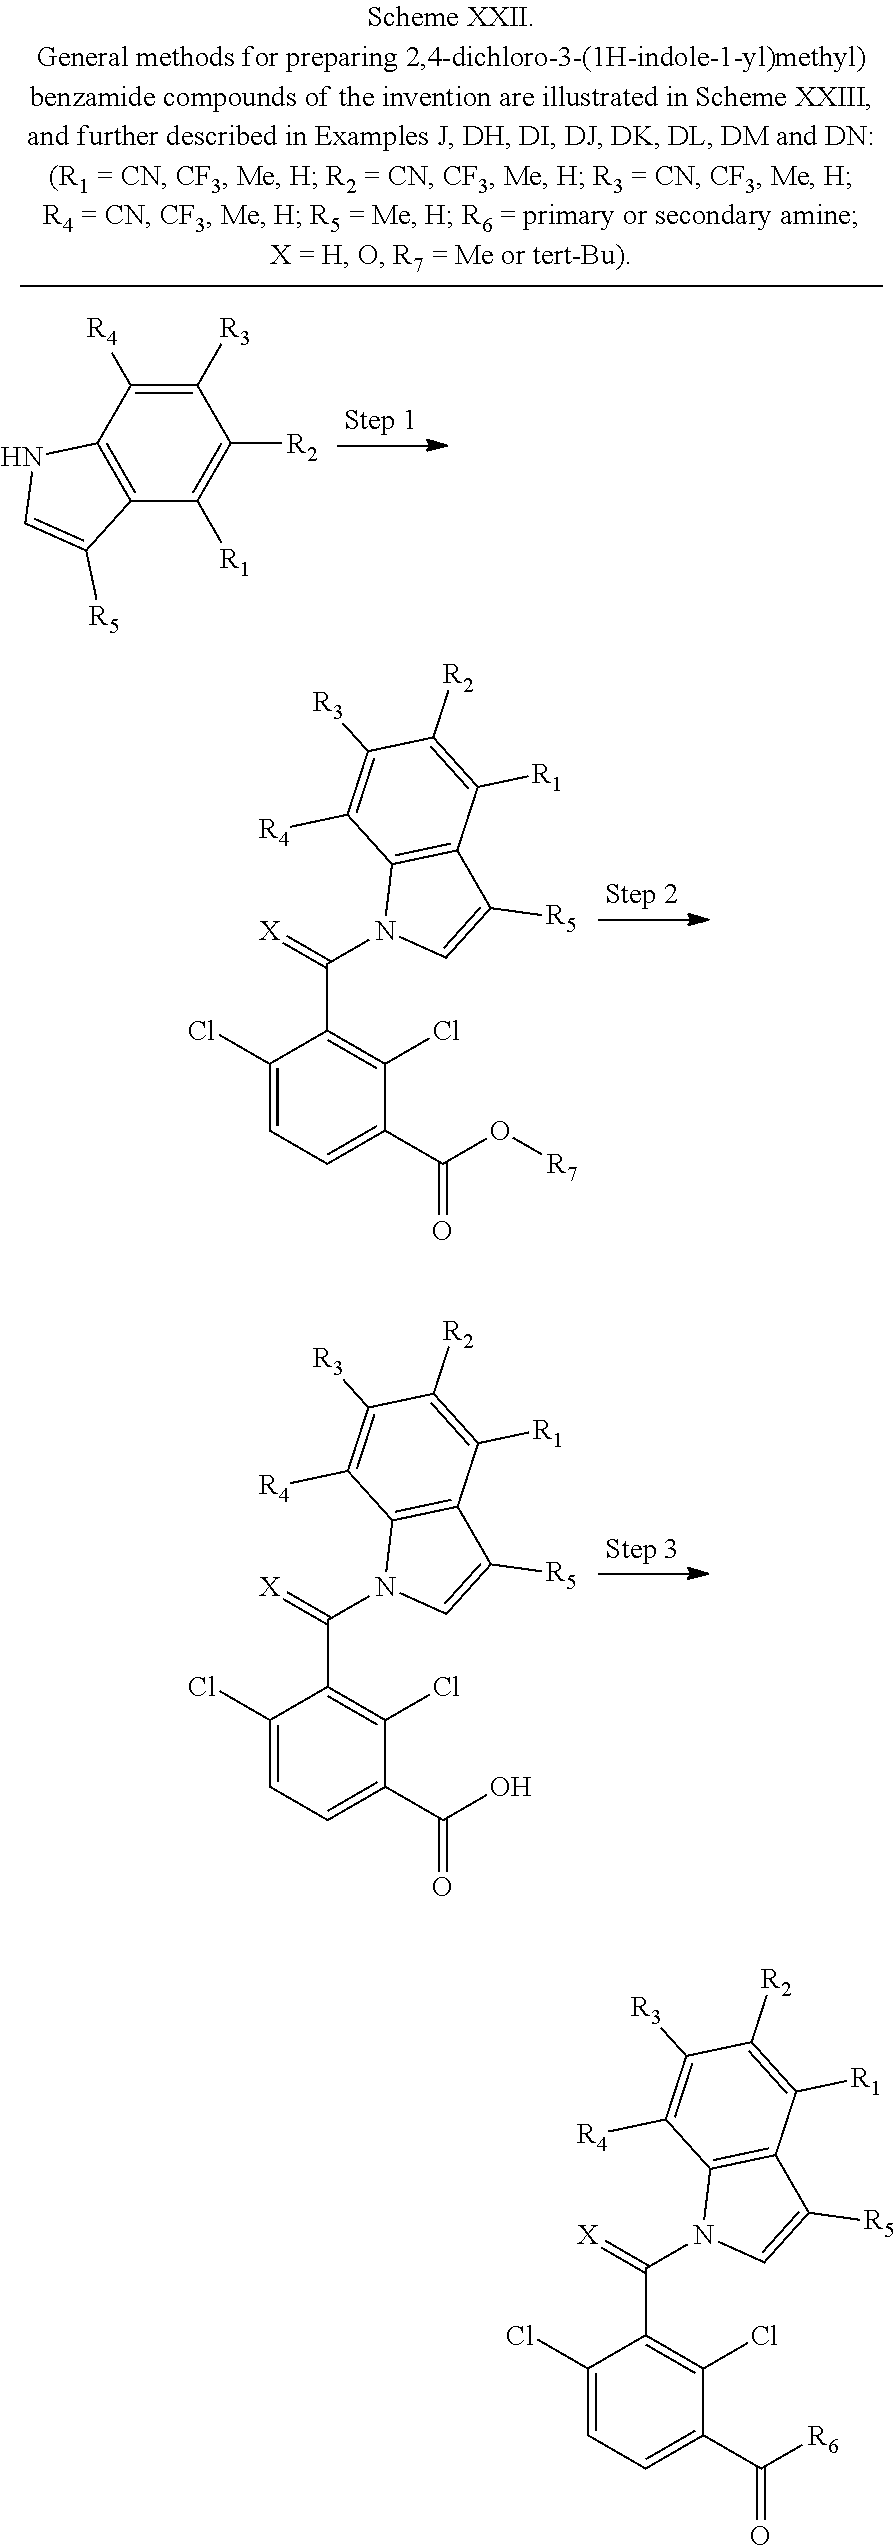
C1(Cl)=CC=C(C(=O)O[R7])C(Cl)=C1C(N1C=C([R5])C2=C1C([R4])=C([R3])C([R2])=C2[R1])=[X].C1(Cl)=CC=C(C(=O)O)C(Cl)=C1C(N1C=C([R5])C2=C1C([R4])=C([R3])C([R2])=C2[R1])=[X].C1([R3])=C([R4])C2=C(C([R1])=C1[R2])C([R5])=CN2.C1(Cl)=CC=C(C(=O)[R6])C(Cl)=C1C(N1C=C([R5])C2=C1C([R4])=C([R3])C([R2])=C2[R1])=[X]
